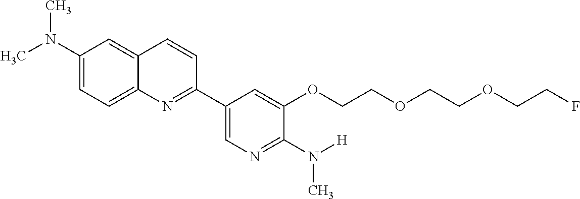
C1(N(C)C)=CC=C2C(=C1)C=CC(C1=CN=C(N([H])C)C(OCCOCCOCCF)=C1)=N2
